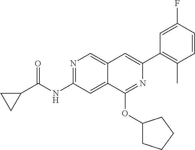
C1C(C(NC2=NC=C3C(=C2)C(OC2CCCC2)=NC(C2=C(C)C=CC(F)=C2)=C3)=O)C1
